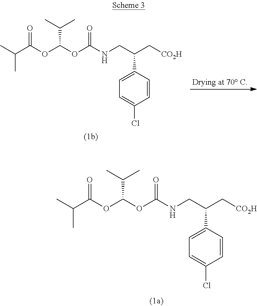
CC(C(OC(OC(NCC(C[CO2H])C1=CC=C(Cl)C=C1)=O)C(C)C)=O)C.CC(C(OC(OC(NCC(C[CO2H])C1=CC=C(Cl)C=C1)=O)C(C)C)=O)C
